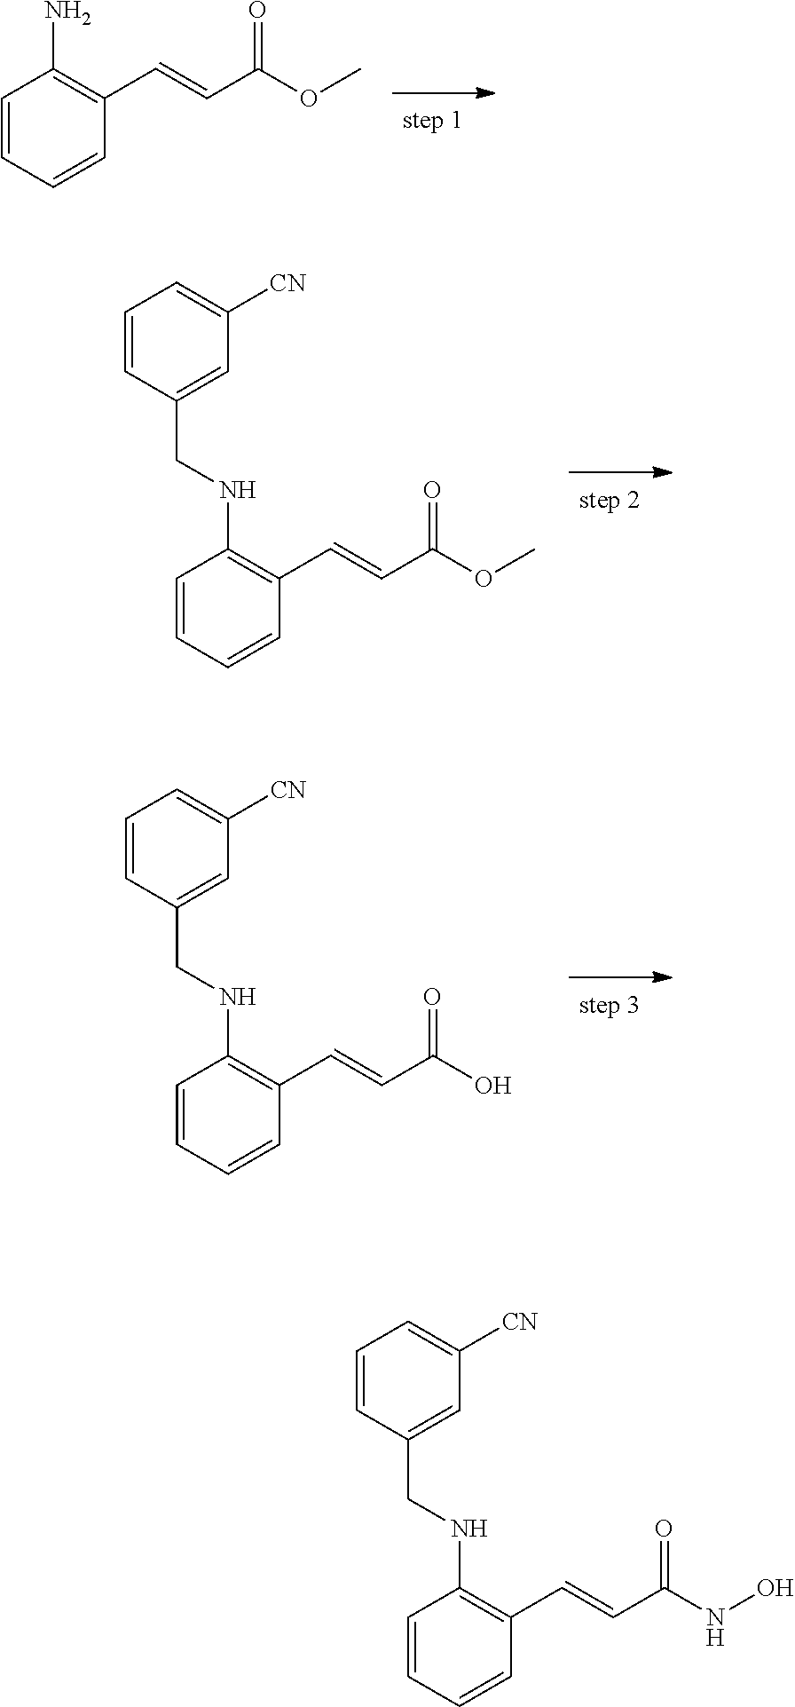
C1=CC=CC(C=CC(OC)=O)=C1N.C1=CC=CC(C=CC(OC)=O)=C1NCC1=CC([CN])=CC=C1.C1=CC=CC(C=CC(O)=O)=C1NCC1=CC([CN])=CC=C1.C1=CC=CC(C=CC(NO)=O)=C1NCC1=CC([CN])=CC=C1
